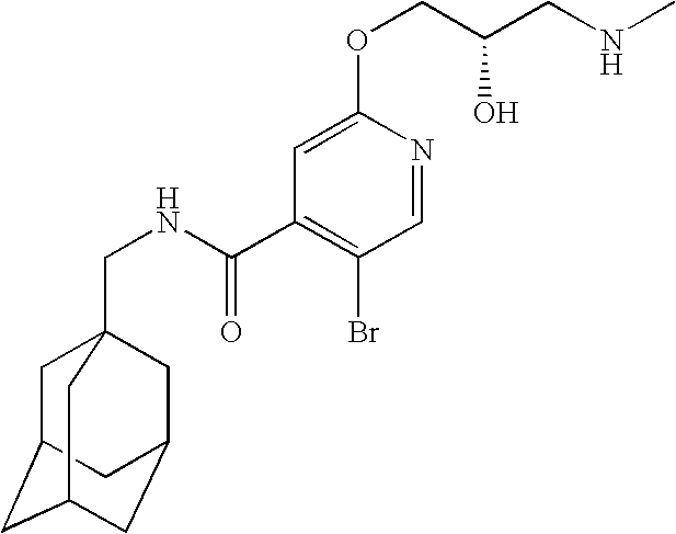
C1C2CC3CC(CC1(CNC(C1=C(Br)C=NC(OCC(CNC)O)=C1)=O)C3)C2
